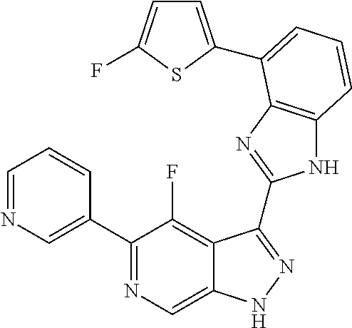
C1=NC=C(C2=NC=C3C(=C2F)C(C2=NC4=C(N2)C=CC=C4C2=CC=C(F)S2)=NN3)C=C1
